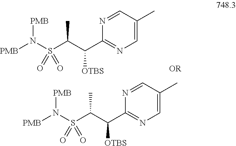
N1=CC(C)=CN=C1C(C(S(N([PMB])[PMB])(=O)=O)C)[OTBS].N1=CC(C)=CN=C1C(C(S(N([PMB])[PMB])(=O)=O)C)[OTBS]
